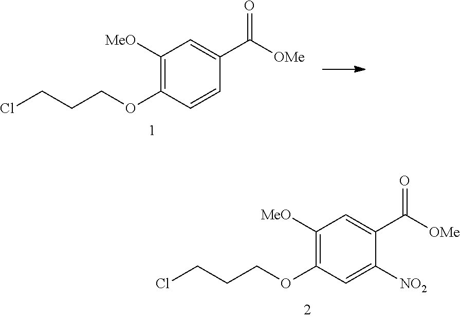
C1([MeO])=C(OCCCCl)C=C([NO2])C(C([OMe])=O)=C1.C1([MeO])=C(OCCCCl)C=CC(C([OMe])=O)=C1
